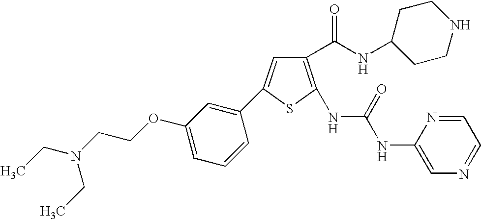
C1(C(NC2CCNCC2)=O)=C(NC(NC2=CN=CC=N2)=O)SC(C2=CC(OCCN(CC)CC)=CC=C2)=C1
